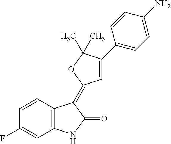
C1=CC(F)=CC2=C1C(=C1C=C(C3=CC=C(N)C=C3)C(C)(C)O1)C(=O)N2
